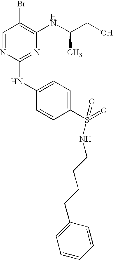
C1=NC(NC2=CC=C(S(=O)(=O)NCCCCC3=CC=CC=C3)C=C2)=NC(NC(CO)C)=C1Br
